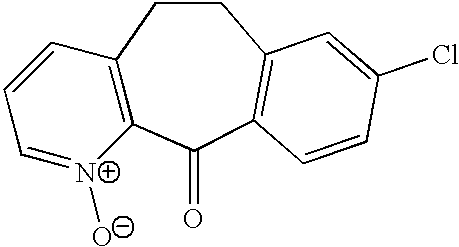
C12=C(C(=O)C3=C(CC1)C=C(Cl)C=C3)[N+]([O-])=CC=C2
